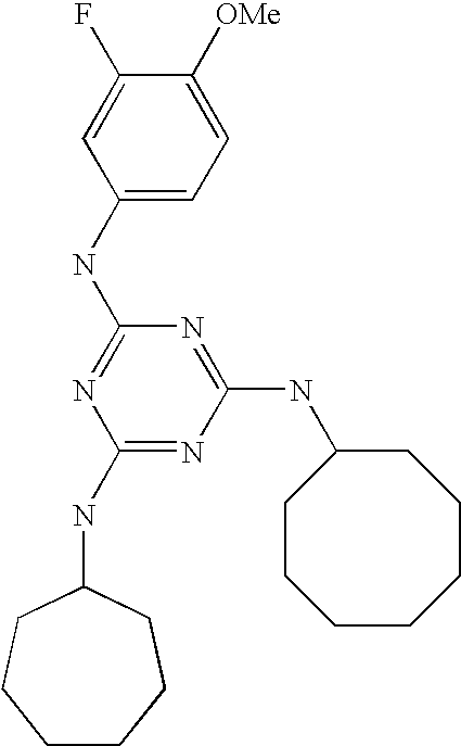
C1(NC2=NC(NC3CCCCCC3)=NC(NC3CCCCCCC3)=N2)=CC=C([OMe])C(F)=C1
